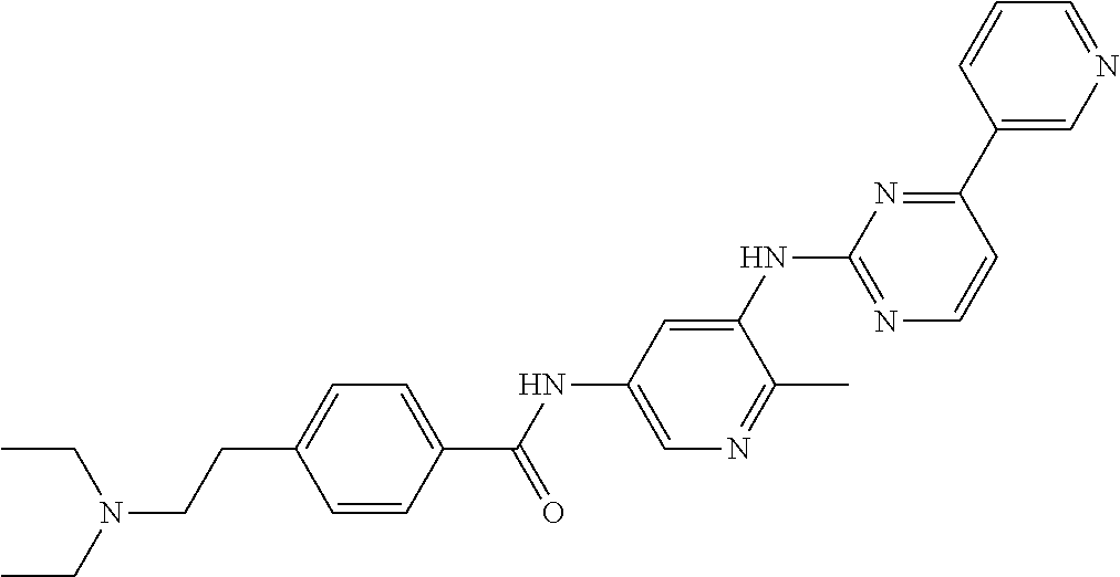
C1=CC(C(NC2=CN=C(C)C(NC3=NC=CC(C4=CN=CC=C4)=N3)=C2)=O)=CC=C1CCN(CC)CC
